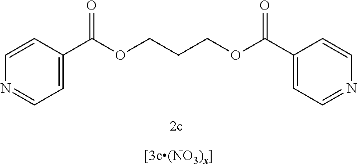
O(C(C1=CC=NC=C1)=O)CCCOC(C1=CC=NC=C1)=O
